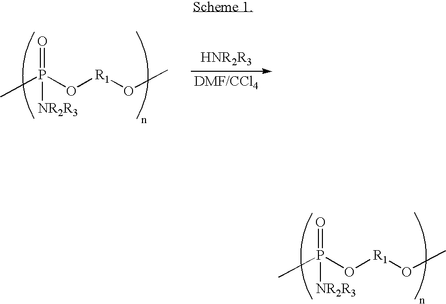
CP(O[R1]OC)(=O)[NR2R3].CP(O[R1]OC)(=O)[NR2R3]
